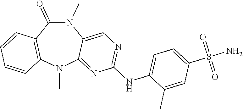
N1(C)C(=O)C2=C(N(C)C3=NC(NC4=CC=C(S(N)(=O)=O)C=C4C)=NC=C13)C=CC=C2
